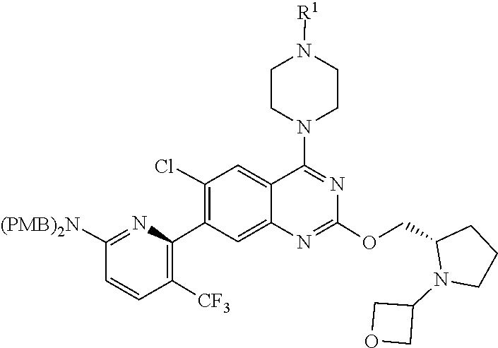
O(C1=NC2=CC(C3=C([CF3])C=CC([(PMB)2N])=N3)=C(Cl)C=C2C(N2CCN([R1])CC2)=N1)CC1N(C2COC2)CCC1
